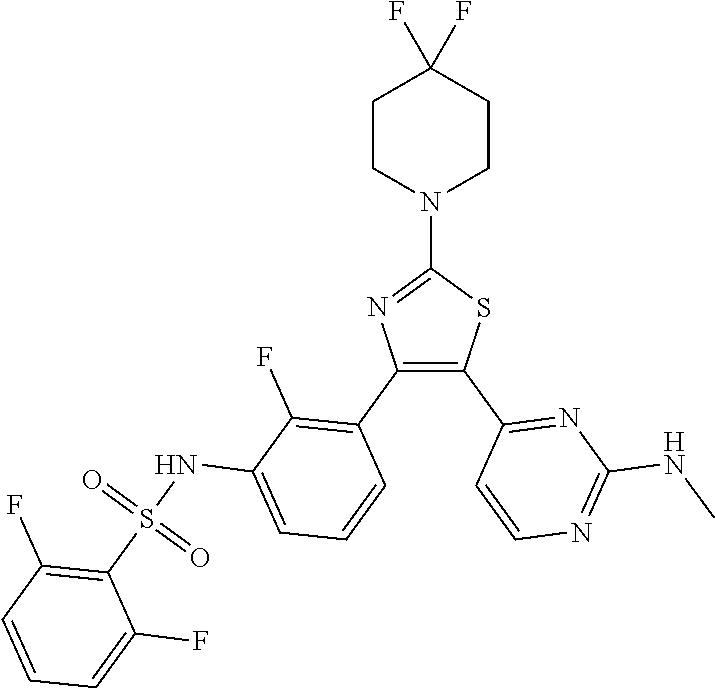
C1(N2CCC(F)(F)CC2)=NC(C2=C(F)C(NS(C3=C(F)C=CC=C3F)(=O)=O)=CC=C2)=C(C2=NC(NC)=NC=C2)S1
